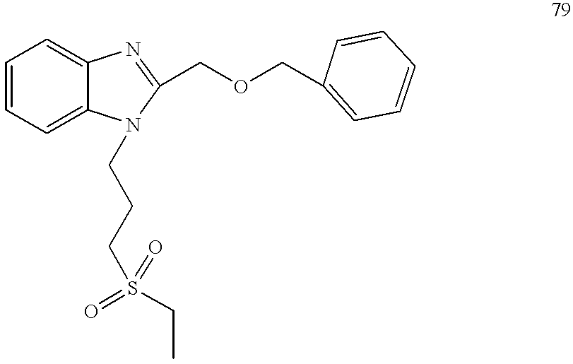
C1=CC=C2C(=C1)N=C(COCC1=CC=CC=C1)N2CCCS(CC)(=O)=O
